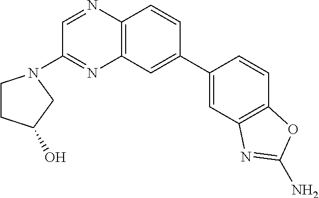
C12=C(C=C(C3=CC4=C(C=C3)OC(N)=N4)C=C1)N=C(N1CCC(O)C1)C=N2
